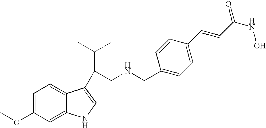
N(CC1=CC=C(C=CC(NO)=O)C=C1)CC(C(C)C)C1=CNC2=CC(OC)=CC=C21
